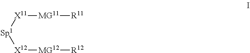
[Sp1]([X11][MG11][R11])[X12][MG12][R12]
